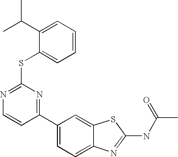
C1(C2=NC(SC3=CC=CC=C3C(C)C)=NC=C2)=CC=C2C(=C1)SC(NC(C)=O)=N2
